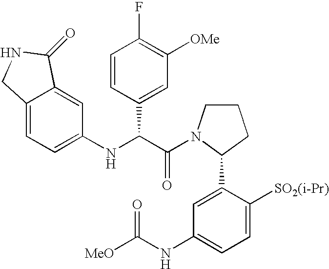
C1(NC(C(=O)N2CCCC2C2=CC(NC([MeO])=O)=CC=C2[SO2(i-Pr)])C2=CC([OMe])=C(F)C=C2)=CC=C2C(=C1)C(=O)NC2
